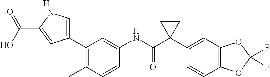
C1=CC(C)=C(C2=CNC(C(=O)O)=C2)C=C1NC(C1(C2=CC3=C(C=C2)OC(F)(F)O3)CC1)=O.[H]
